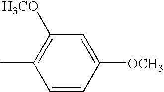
C1=CC([OCH3])=CC([H3CO])=C1C
